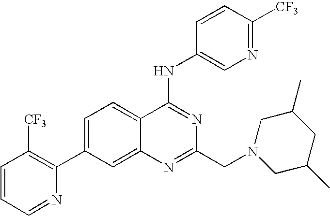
C1=CC=NC(C2=CC=C3C(=C2)N=C(CN2CC(C)CC(C)C2)N=C3NC2=CN=C([CF3])C=C2)=C1[CF3]
